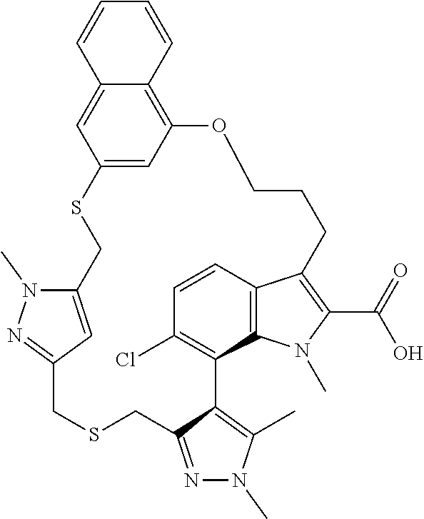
C12=CC3=CC(=C1C=CC=C2)OCCCC1=C(C(=O)O)N(C)C2=C1C=CC(Cl)=C2C1=C(C)N(C)N=C1CSCC1=NN(C)C(=C1)CS3
